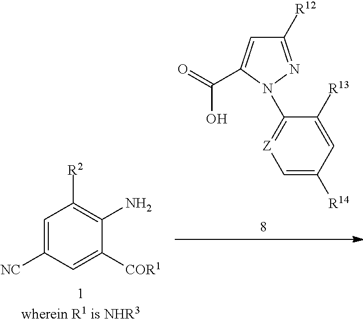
C1=C([NC])C=C([COR1])C(N)=C1[R2].C1([R12])=NN(C2=[Z]C=C([R14])C=C2[R13])C(C(=O)O)=C1
